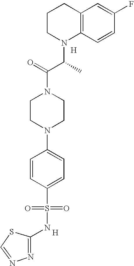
C12=C(C=CC(F)=C1)N(C(C(N1CCN(C3=CC=C(S(=O)(=O)NC4=NN=CS4)C=C3)CC1)=O)C)CCC2.[H].[H]
